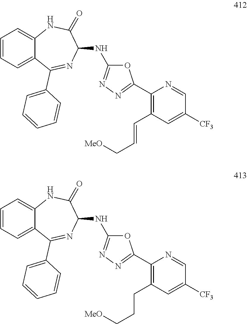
O1C(NC2C(=O)NC3=CC=CC=C3C(C3=CC=CC=C3)=N2)=NN=C1C1=C(C=CC[MeO])C=C([CF3])C=N1.O1C(NC2C(=O)NC3=CC=CC=C3C(C3=CC=CC=C3)=N2)=NN=C1C1=C(CCC[MeO])C=C([CF3])C=N1
